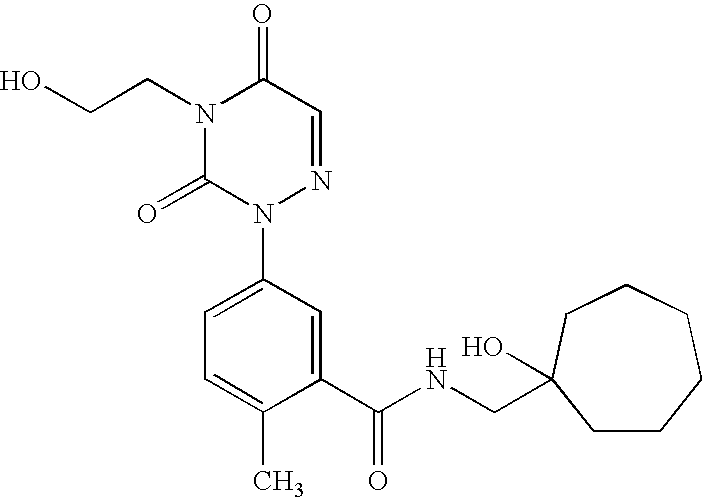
OCCN1C(=O)N(C2=CC=C(C)C(C(NCC3(O)CCCCCC3)=O)=C2)N=CC1=O
